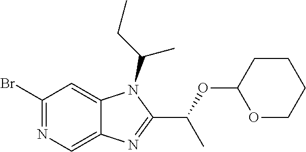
C1(Br)=NC=C2C(=C1)N(C(CC)C)C(C(C)OC1OCCCC1)=N2
